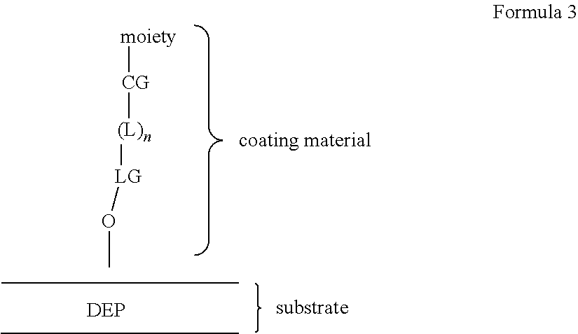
[moiety][CG][(L)n][LG]OC
